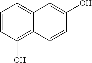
C1=CC(O)=C2C(=C1)C=C(O)C=C2
